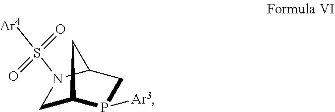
C1C2P([Ar3])CC(N1S([Ar4])(=O)=O)C2
